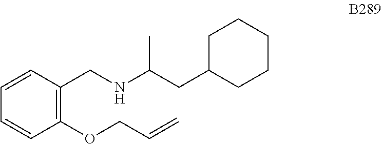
C1CCCCC1CC(C)NCC1=C(OCC=C)C=CC=C1
